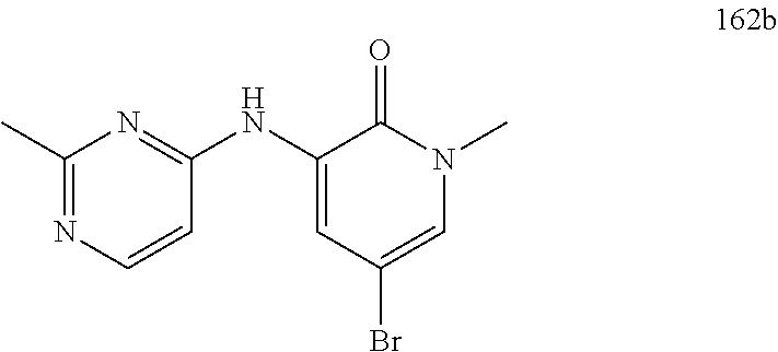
C1(C)=NC=CC(NC2=CC(Br)=CN(C)C2=O)=N1
